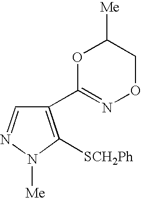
C1(C2=NOCC([Me])O2)=C([SCH2Ph])N([Me])N=C1
